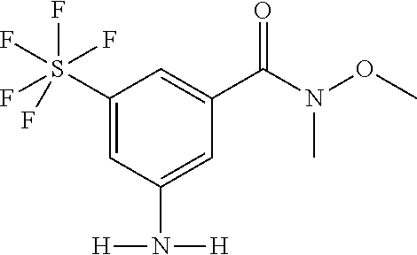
C1(S(F)(F)(F)(F)F)=CC(N([H])[H])=CC(C(N(OC)C)=O)=C1
